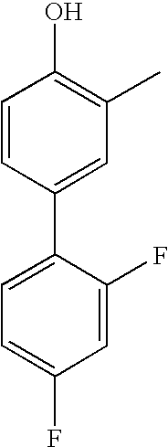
C1=C(F)C(C2=CC(C)=C(O)C=C2)=CC=C1F
